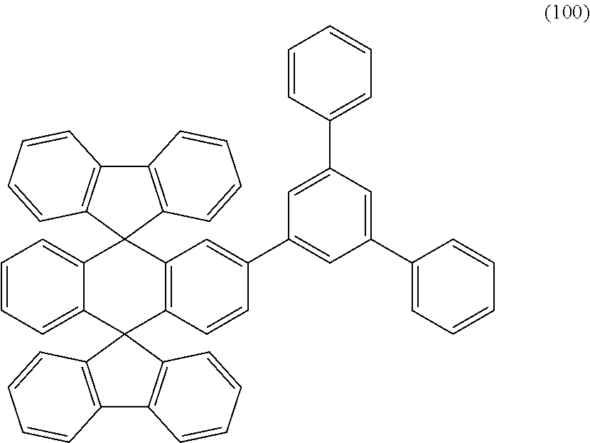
C12=CC=CC=C1C1(C3=C(C24C2=C(C5=C4C=CC=C5)C=CC=C2)C=C(C2=CC(C4=CC=CC=C4)=CC(C4=CC=CC=C4)=C2)C=C3)C2=C(C3=C1C=CC=C3)C=CC=C2
